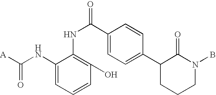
C1(NC([A])=O)=CC=CC(O)=C1NC(=O)C1=CC=C(C2CCCN(B)C2=O)C=C1
